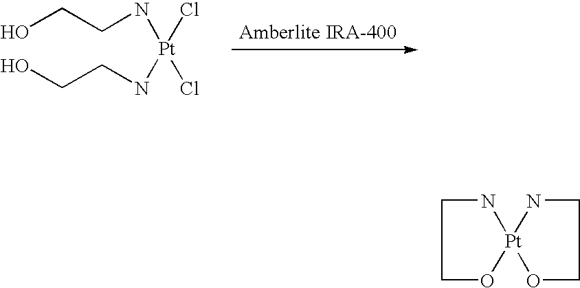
OCCN[Pt](NCCO)(Cl)Cl.N1[Pt]2(NCCO2)OCC1
